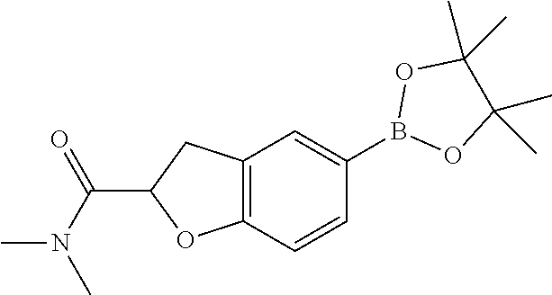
B1(C2=CC3=C(C=C2)OC(C(=O)N(C)C)C3)OC(C)(C)C(C)(C)O1
